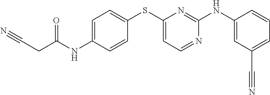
C1=C(NC(CC#N)=O)C=CC(SC2=CC=NC(NC3=CC(C#N)=CC=C3)=N2)=C1
